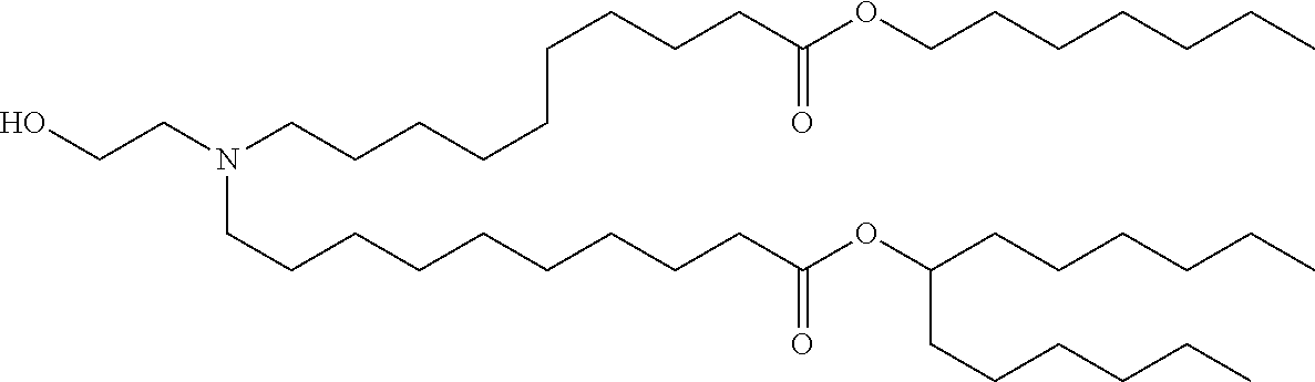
C(C(=O)OC(CCCCCC)CCCCCC)CCCCCCCCN(CCCCCCCCCC(OCCCCCCC)=O)CCO
